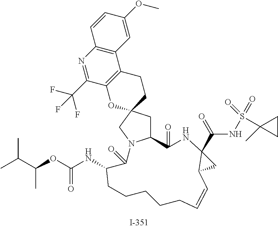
C12=C(N=C(C(F)(F)F)C3=C1CCC1(O3)CC3N(C1)C(=O)C(NC(OC(C(C)C)C)=O)CCCCCC=CC1C(C(=O)NS(C4(C)CC4)(=O)=O)(NC3=O)C1)C=CC(OC)=C2
